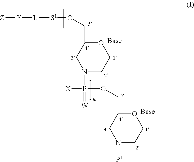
N1(P([X])(=[W])OCC2OC([Base])CN([P1])C2)CC([Base])OC(CO[S1][L][Y][Z])C1
